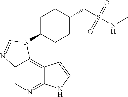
C12=CN=C3C(=C1N(C1CCC(CS(NC)(=O)=O)CC1)C=N2)C=CN3
